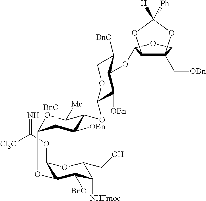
C1(OC(=N)[Cl3C])C(OC2OC([Me])C(OC3C([OBn])C(OC4C5C(C[OBn])(CO4)OC([H])([Ph])O5)C([BnO])CO3)C([OBn])C2[BnO])C([BnO])C([NHFmoc])C(CO)O1
